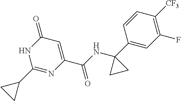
C1(=O)C=C(C(NC2(C3=CC(F)=C([CF3])C=C3)CC2)=O)N=C(C2CC2)N1
